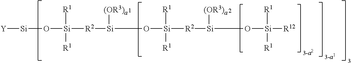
[R2]([Si](O[Si]([R12])([R1])[R1])[(OR3)a])[Si](O[Si]([R2][Si](O[Si][Y])([R1])[R1])[(OR3)a])([R1])[R1]
